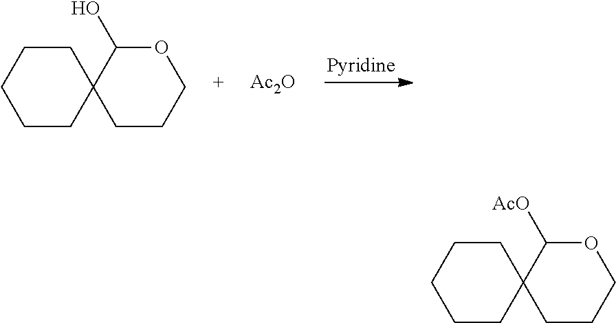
C1CCCCC12CCCOC2O.[Ac2O].C1CCCCC12CCCOC2[AcO]
